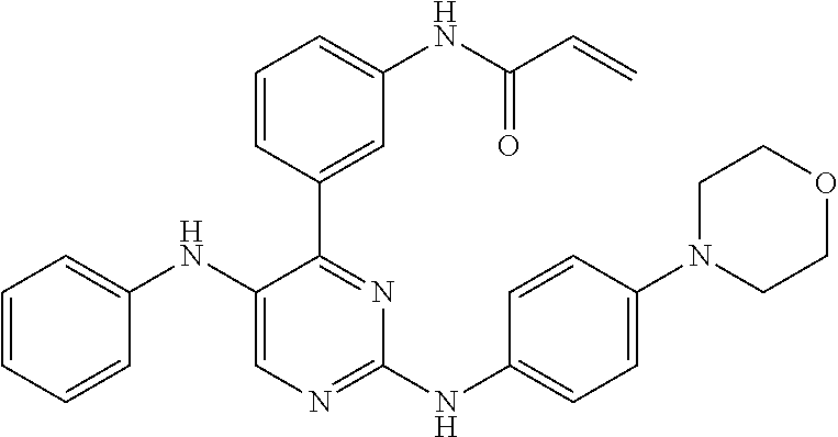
C1=C(NC2=CC=CC=C2)C(C2=CC(NC(C=C)=O)=CC=C2)=NC(NC2=CC=C(N3CCOCC3)C=C2)=N1
